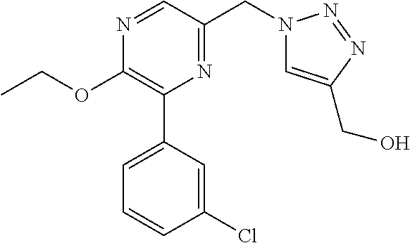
C1(OCC)=C(C2=CC=CC(Cl)=C2)N=C(CN2C=C(CO)N=N2)C=N1
